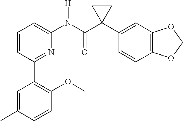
C1=CC(C2=C(OC)C=CC(C)=C2)=NC(N(C(C2(C3=CC4=C(C=C3)OCO4)CC2)=O)[H])=C1
